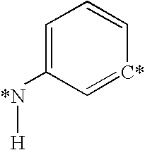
C1=C([*N][H])C=[C*]C=C1
